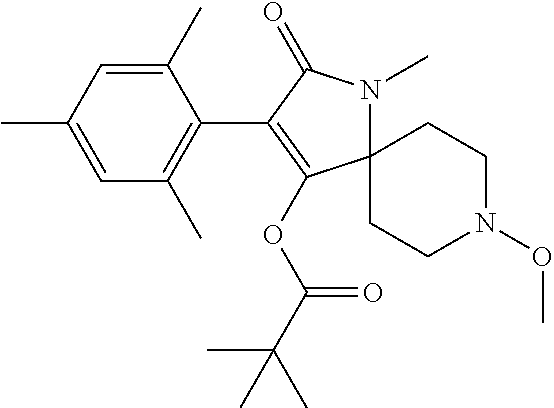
C1(C)=CC(C)=CC(C)=C1C1=C(OC(=O)C(C)(C)C)C2(CCN(OC)CC2)N(C)C1=O
